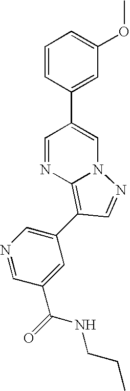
C1=CC(C2=CN3C(=C(C4=CN=CC(C(=O)NCCC)=C4)C=N3)N=C2)=CC(OC)=C1
